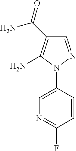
C1=NN(C2=CN=C(F)C=C2)C(N)=C1C(=O)N
